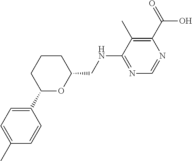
C1=C(C)C=CC(C2CCCC(CNC3=NC=NC(C(=O)O)=C3C)O2)=C1
